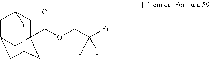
C(COC(C12CC3CC(CC(C1)C3)C2)=O)(F)(F)Br
